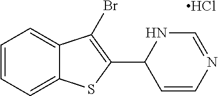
C1=CC=C2C(=C1)C(Br)=C(C1C=CN=CN1)S2.Cl
